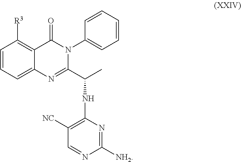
C1=CC=C2C(=C1[R3])C(=O)N(C1=CC=CC=C1)C(C(C)NC1=C([NC])C=NC([NH2])=N1)=N2
